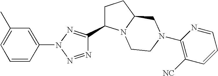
C1=CC(N2N=C(C3CCC4N3CCN(C3=C([NC])C=CC=N3)C4)N=N2)=CC(C)=C1
